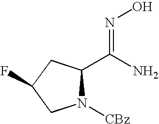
N1([CBz])C(C(N)=NO)CC(F)C1
